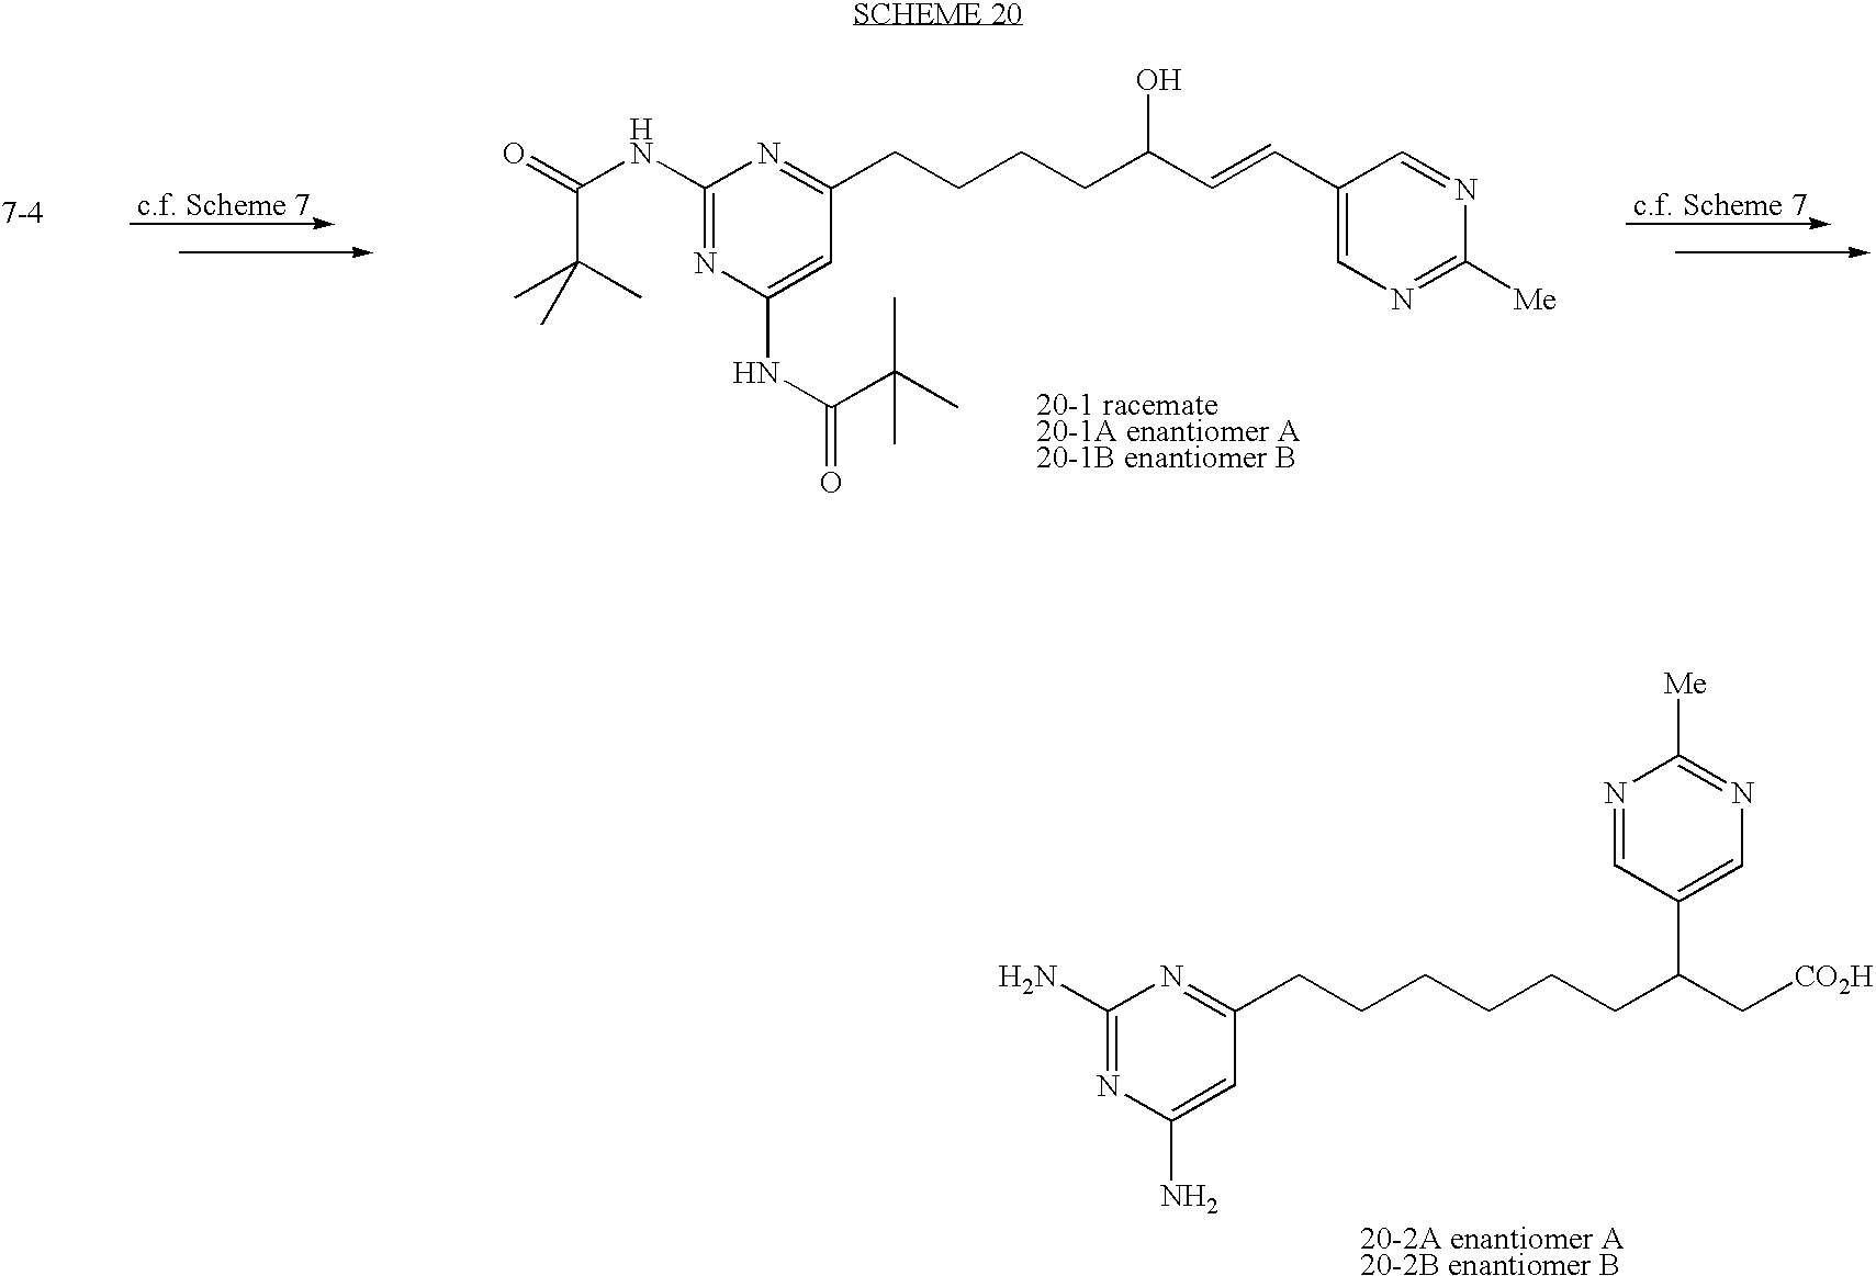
C1(NC(C(C)(C)C)=O)=NC(NC(C(C)(C)C)=O)=CC(CCCCC(C=CC2=CN=C([Me])N=C2)O)=N1.C1(N)=NC(N)=CC(CCCCCCC(C2=CN=C([Me])N=C2)C[CO2H])=N1
